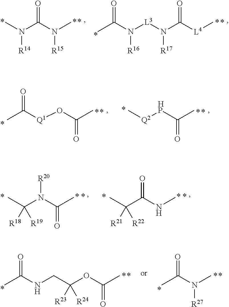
CN([R14])C(N(C)[R15])=O.O=C(N([L3]N([R17])C([L4]C)=O)[R16])C.O=C(C)[Q1]OC(C)=O.C[Q2][HP]C(C)=O.CC(N(C(C)=O)[R20])([R18])[R19].CC(C(NC)=O)([R21])[R22].O=C(NCC(OC(C)=O)([R23])[R24])C.C(N(C)[R27])(C)=O
